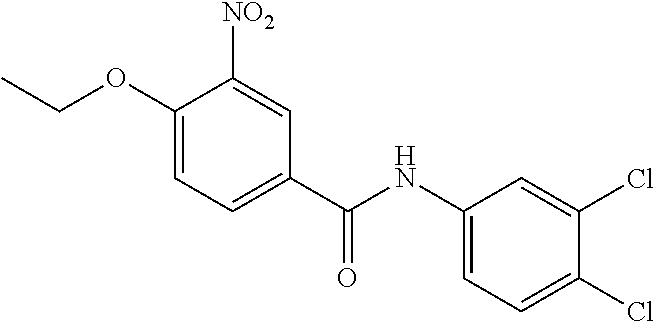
C1(OCC)=CC=C(C(=O)NC2=CC=C(Cl)C(Cl)=C2)C=C1[NO2]
